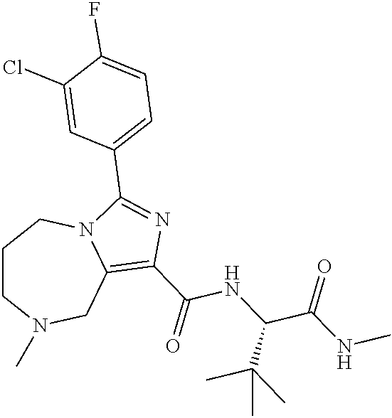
C1CN(C)CC2=C(C(=O)NC(C(NC)=O)C(C)(C)C)N=C(C3=CC=C(F)C(Cl)=C3)N2C1
